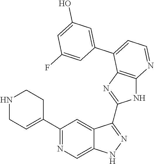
C1(C2=NC=C3C(=C2)C(C2=NC4=C(N2)N=CC=C4C2=CC(O)=CC(F)=C2)=NN3)=CCNCC1
